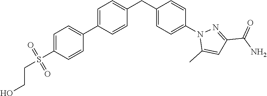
C1=CC(C2=CC=C(S(CCO)(=O)=O)C=C2)=CC=C1CC1=CC=C(N2C(C)=CC(C(N)=O)=N2)C=C1
